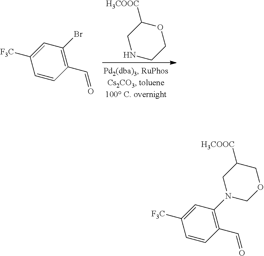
C1OC([H3COOC])CNC1.BrC1=C(C=O)C=CC([F3C])=C1.O1CC([H3COOC])CN(C2=C(C=O)C=CC([F3C])=C2)C1
